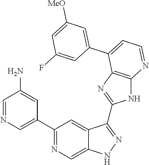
C1(C2=NC=C3C(=C2)C(C2=NC4=C(N2)N=CC=C4C2=CC([MeO])=CC(F)=C2)=NN3)=CN=CC(N)=C1
